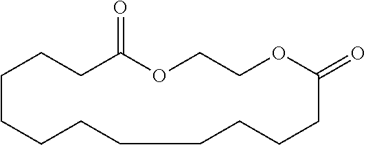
C1CCCCCCCCC(=O)OCCOC(=O)CC1
